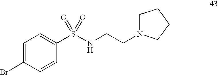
C1=C(S(NCCN2CCCC2)(=O)=O)C=CC(Br)=C1
